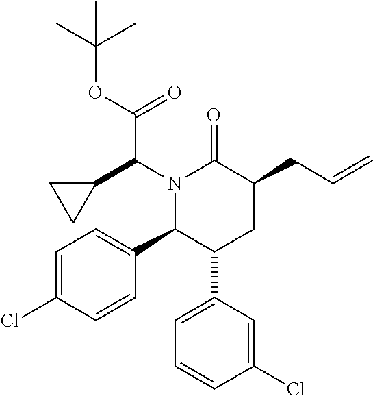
N1(C(C2CC2)C(OC(C)(C)C)=O)C(C2=CC=C(Cl)C=C2)C(C2=CC=CC(Cl)=C2)CC(CC=C)C1=O
